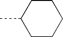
C1CC(C)CCC1
